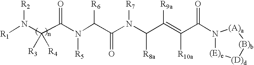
[R1]N(C(C(N(C(C(N(C(C(=C(C(N1[(E)e][(D)d][(B)b][(A)a]1)=O)[R10a])[R9a])[R8a])[R7])=O)[R6])[R5])=O)([R3])[R4])[R2]
